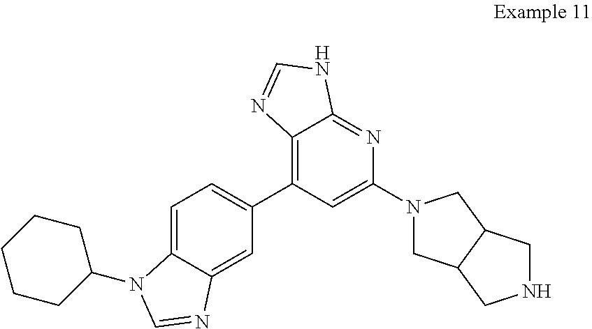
C1=C2C(=CC(C3=C4C(=NC(N5CC6C(C5)CNC6)=C3)NC=N4)=C1)N=CN2C1CCCCC1
